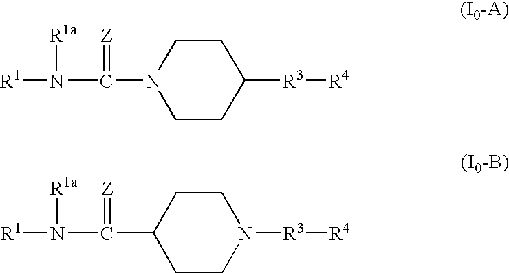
C1CC([R3][R4])CCN1C(N([R1a])[R1])=[Z].C1CN([R3][R4])CCC1C(N([R1a])[R1])=[Z]
